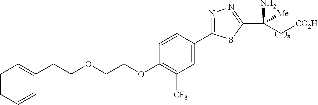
C(OC1=C([CF3])C=C(C2=NN=C(C(N)([Me])C[CO2H])S2)C=C1)COCCC1=CC=CC=C1
